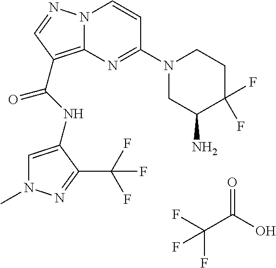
C1=C(NC(=O)C2=C3N(N=C2)C=CC(N2CC(N)C(F)(F)CC2)=N3)C(C(F)(F)F)=NN1C.FC(F)(C(=O)O)F
